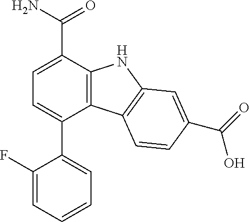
C12=C(C(C(N)=O)=CC=C1C1=CC=CC=C1F)NC1=C2C=CC(C(=O)O)=C1
